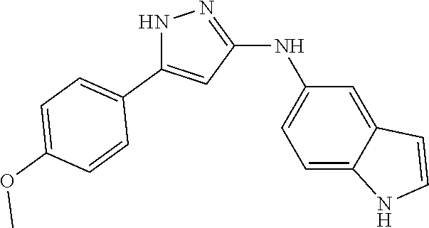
N1C(C2=CC=C(OC)C=C2)=CC(NC2=CC=C3C(=C2)C=CN3)=N1
